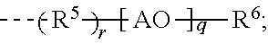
[R5]([AO][R6])C
